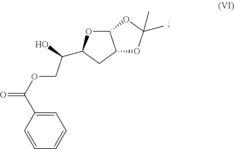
O(CC(O)C1OC2C(C1)OC(C)(C)O2)C(=O)C1=CC=CC=C1
